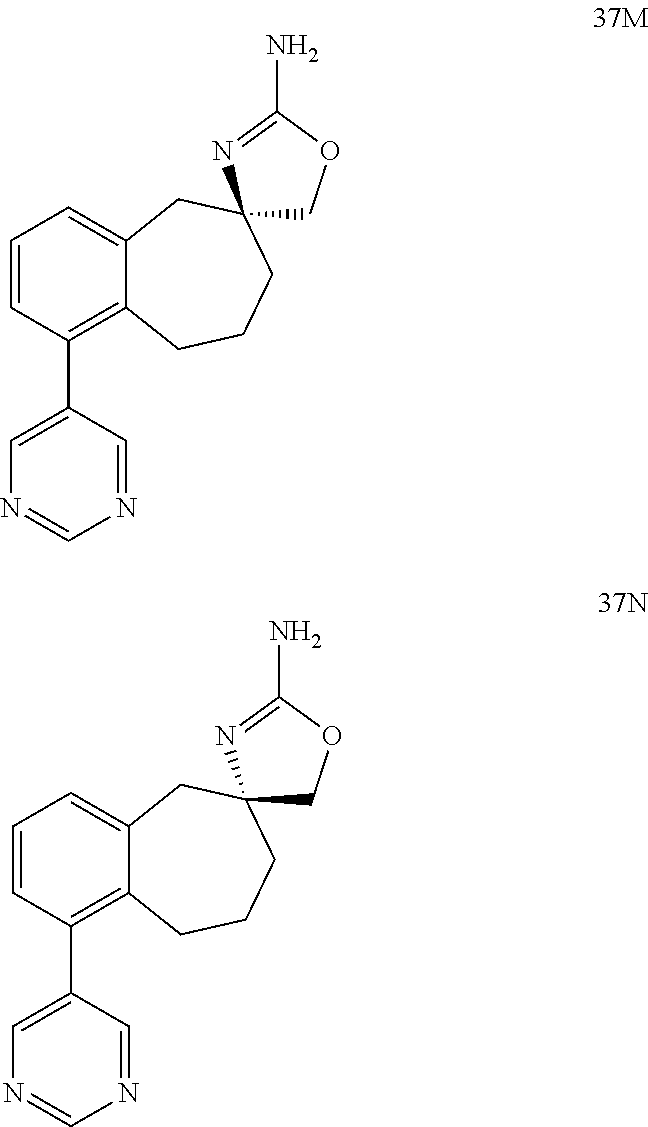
C1=CC(C2=CN=CN=C2)=C2C(=C1)CC1(CCC2)COC(N)=N1.C1=CC(C2=CN=CN=C2)=C2C(=C1)CC1(CCC2)COC(N)=N1
